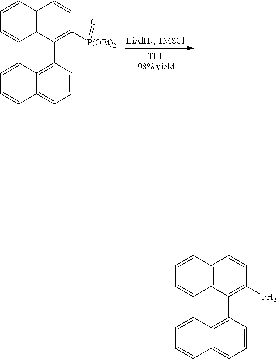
C12=C(C(C3=C4C(=CC=C3)C=CC=C4)=C([P(OEt)2]=O)C=C1)C=CC=C2.C12=C(C(C3=C4C(=CC=C3)C=CC=C4)=C(P)C=C1)C=CC=C2
